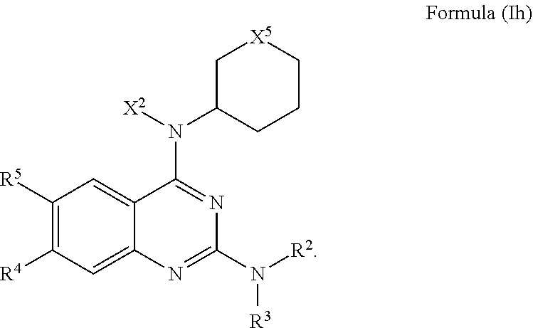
C1([R5])=C([R4])C=C2C(=C1)C(N(C1CCC[X5]C1)[X2])=NC(N([R3])[R2])=N2
